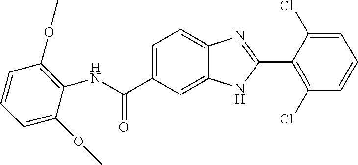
N(C(C1=CC=C2C(=C1)NC(C1=C(Cl)C=CC=C1Cl)=N2)=O)C1=C(OC)C=CC=C1OC
